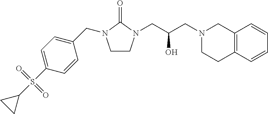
C1CN(CC(CN2CCC3=C(C2)C=CC=C3)O)C(=O)N1CC1=CC=C(S(=O)(=O)C2CC2)C=C1
